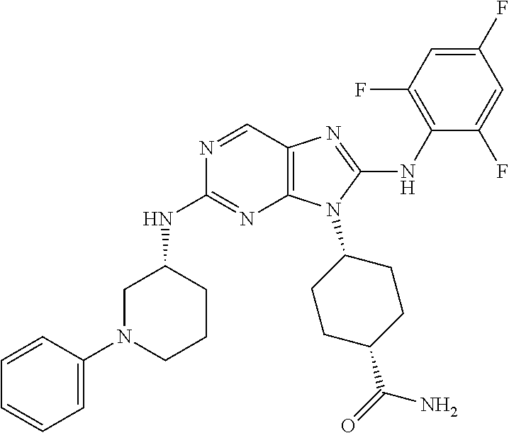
N1=CC2=C(N=C1NC1CN(C3=CC=CC=C3)CCC1)N(C1CCC(C(=O)N)CC1)C(NC1=C(F)C=C(F)C=C1F)=N2
